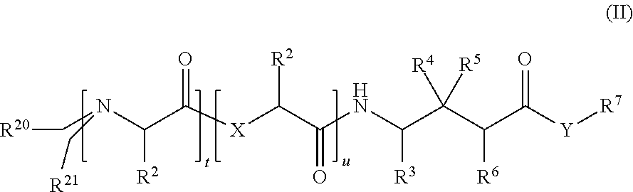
[R20]CN(C(C([X]C(C(NC(C(C([R6])C([Y][R7])=O)([R4])[R5])[R3])=O)[R2])=O)[R2])C[R21]
